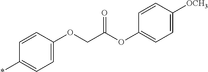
C1=CC(OCC(OC2=CC=C([OCH3])C=C2)=O)=CC=C1*
